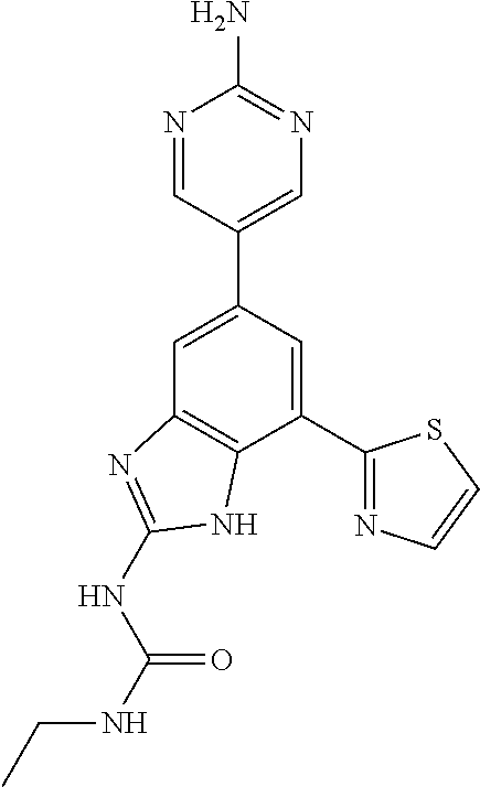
C1=C(C2=CN=C(N)N=C2)C=C(C2=NC=CS2)C2=C1N=C(NC(NCC)=O)N2
